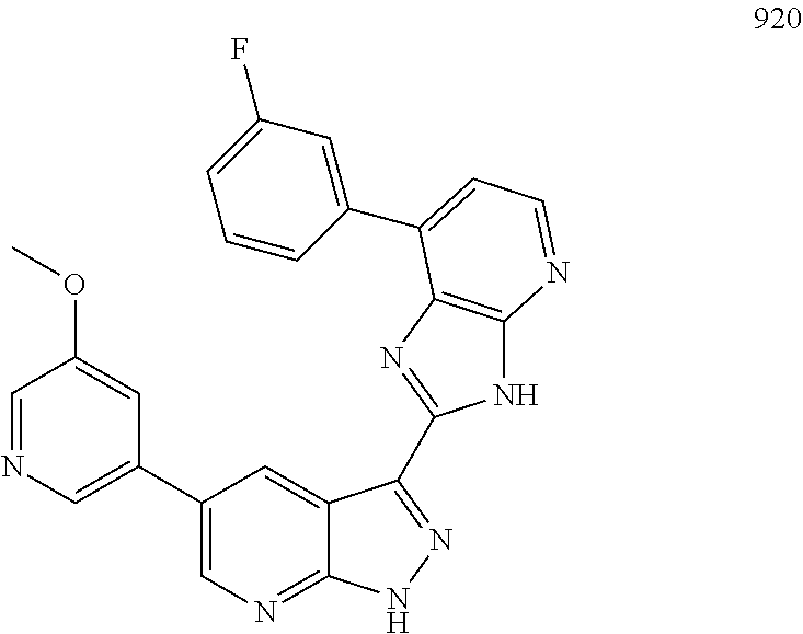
C1=NC=C(C2=CN=C3C(=C2)C(C2=NC4=C(N2)N=CC=C4C2=CC(F)=CC=C2)=NN3)C=C1OC
